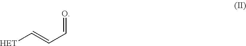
[HET]C=CC=O
